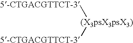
[(X3psX3psX3)]([5-CTGACGTTCT-3])[5-CTGACGTTCT-3]
